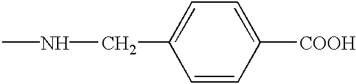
N(CC1=CC=C([COOH])C=C1)C
